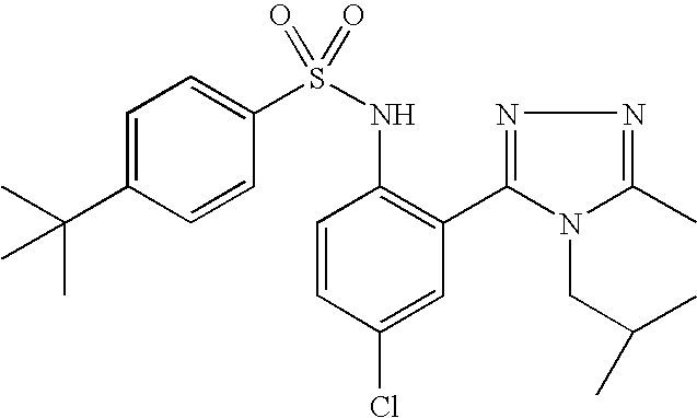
C1=C(C(C)(C)C)C=CC(S(NC2=C(C3=NN=C(C)N3CC(C)C)C=C(Cl)C=C2)(=O)=O)=C1
